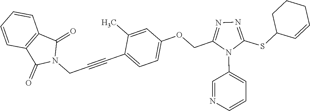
C1=C(C)C(C#CCN2C(=O)C3=C(C2=O)C=CC=C3)=CC=C1OCC1=NN=C(SC2C=CCCC2)N1C1=CC=CN=C1
